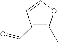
C1(C=O)=C(C)OC=C1
